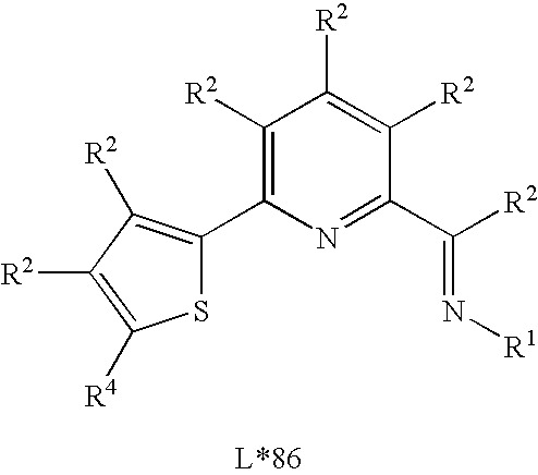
C1([R2])=C(C2=C([R2])C([R2])=C([R4])S2)N=C(C([R2])=N[R1])C([R2])=C1[R2]
